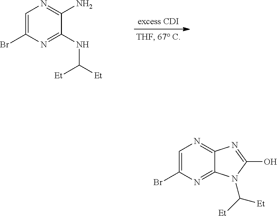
C1=C(Br)N=C(NC([Et])[Et])C(N)=N1.C1=C(Br)N=C2C(=N1)N=C(O)N2C([Et])[Et]
